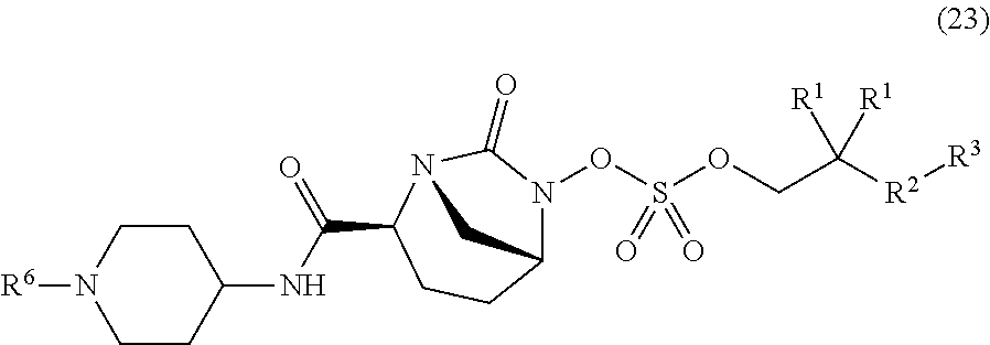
C12N(OS(OCC([R2][R3])([R1])[R1])(=O)=O)C(=O)N(C(C(NC3CCN([R6])CC3)=O)CC1)C2
